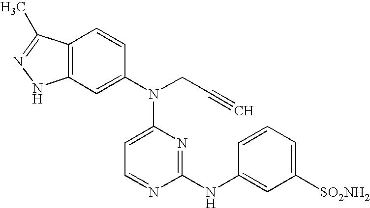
C12=C(C=C(N(C3=CC=NC(NC4=CC([SO2NH2])=CC=C4)=N3)CC#C)C=C1)NN=C2C
